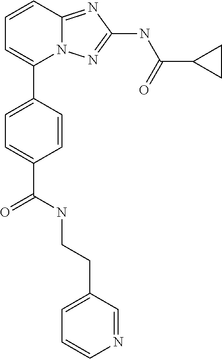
C1=CC2=NC(NC(C3CC3)=O)=NN2C(C2=CC=C(C(NCCC3=CC=CN=C3)=O)C=C2)=C1
